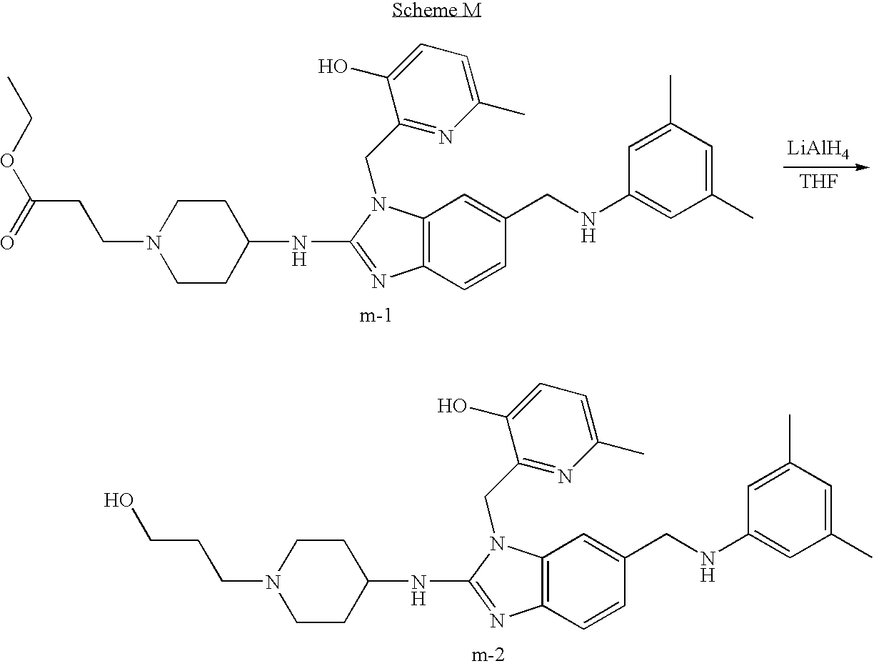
C12=C(C=CC(CNC3=CC(C)=CC(C)=C3)=C1)N=C(NC1CCN(CCCO)CC1)N2CC1=NC(C)=CC=C1O.C12=C(C=CC(CNC3=CC(C)=CC(C)=C3)=C1)N=C(NC1CCN(CCC(OCC)=O)CC1)N2CC1=NC(C)=CC=C1O.[LiAlH4].[THF]
